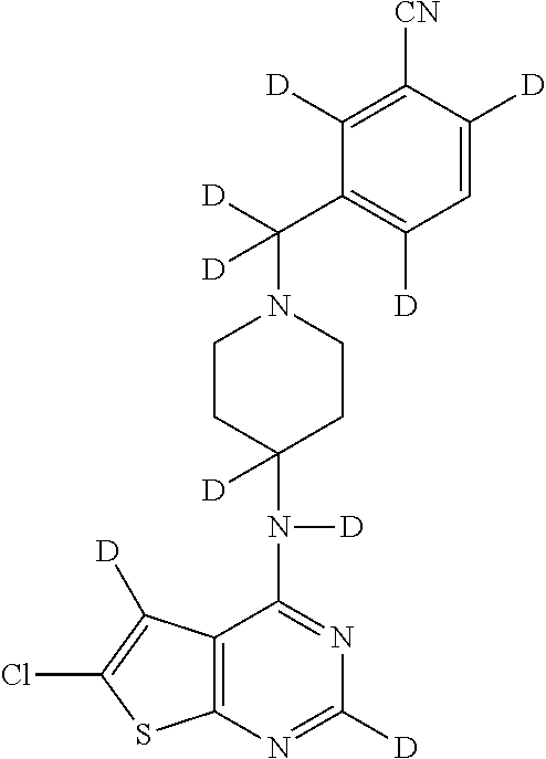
C12=C(N=C([D])N=C1N([D])C1([D])CCN(C([D])(C3=C([D])C=C([D])C([CN])=C3[D])[D])CC1)SC(Cl)=C2[D]
